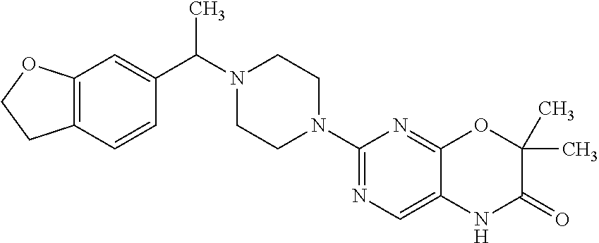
C12=C(C=CC(C(N3CCN(C4=NC=C5C(=N4)OC(C)(C)C(=O)N5)CC3)C)=C1)CCO2
